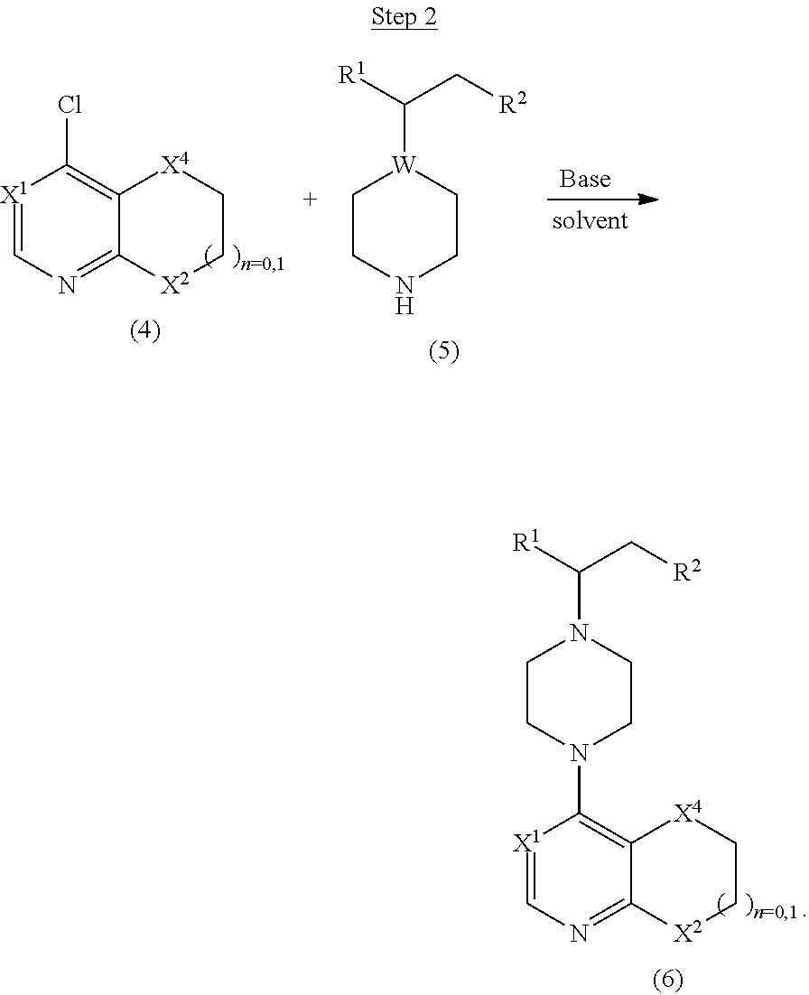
[X1]1=CN=C2C(=C1Cl)[X4]CC[X2]2.C1CNCC[W]1C([R1])C[R2].C1CN(C2=C3C(=NC=[X1]2)[X2]CC[X4]3)CCN1C([R1])C[R2]
